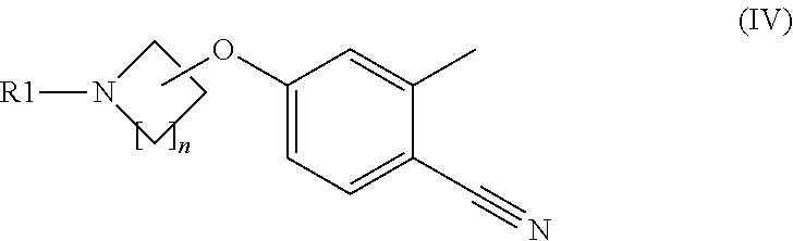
N1([R1])CCC1.COC1=CC=C(C#N)C(C)=C1
